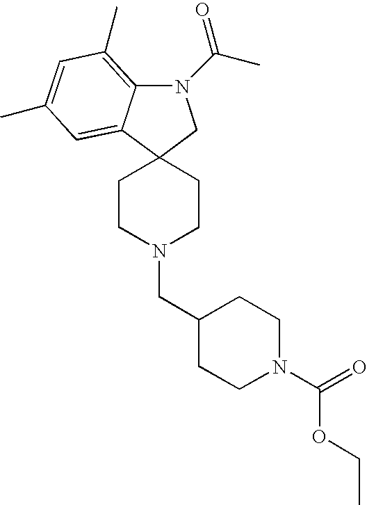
N1(C(C)=O)C2=C(C)C=C(C)C=C2C2(C1)CCN(CC1CCN(C(=O)OCC)CC1)CC2
